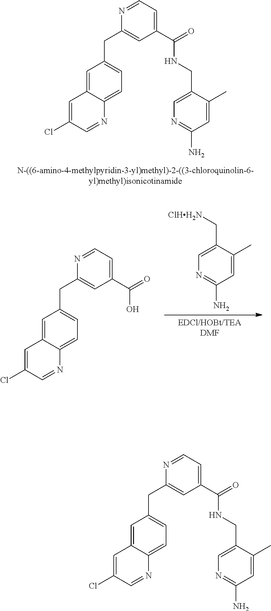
C1=C2C(=CC=C1CC1=CC(C(=O)NCC3=CN=C(N)C=C3C)=CC=N1)N=CC(Cl)=C2.[EDCl/HOBt/TEADMF].C(C1=CN=C(N)C=C1C)[ClHH2N].C1=C(Cl)C=NC2=CC=C(CC3=CC(C(=O)O)=CC=N3)C=C12.C1=C2C(=CC=C1CC1=CC(C(=O)NCC3=CN=C(N)C=C3C)=CC=N1)N=CC(Cl)=C2
